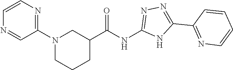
C(NC1=NN=C(C2=NC=CC=C2)N1)(=O)C1CN(C2=NC=CN=C2)CCC1
